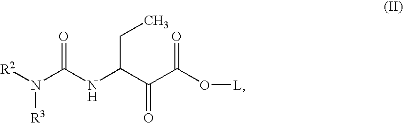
[R2]N(C(NC(C(C(O[L])=O)=O)CC)=O)[R3]
